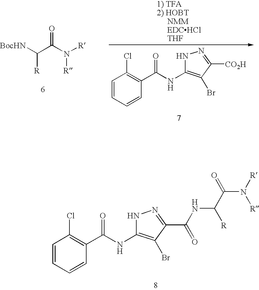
C1=CC=CC(C(NC2=C(Br)C([CO2H])=NN2)=O)=C1Cl.[BocHN]C(C(N([R])[R])=O)[R].C1=CC=CC(C(NC2=C(Br)C(C(NC([R])C(N([R])[R])=O)=O)=NN2)=O)=C1Cl
